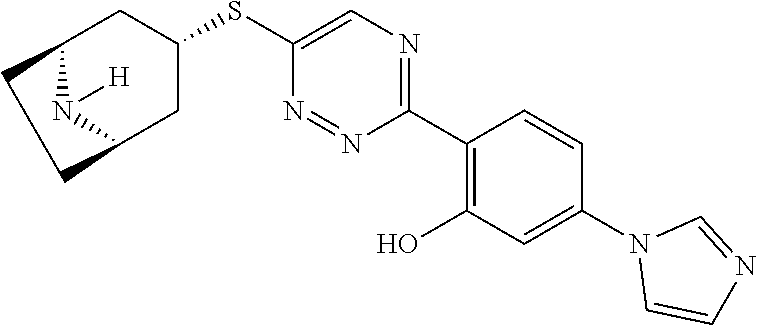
C1(C2=C(O)C=C(N3C=CN=C3)C=C2)=NC=C(SC2CC3N([H])C(C2)CC3)N=N1
